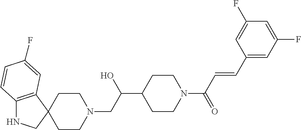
C12=C(C3(CN1)CCN(CC(C1CCN(C(C=CC4=CC(F)=CC(F)=C4)=O)CC1)O)CC3)C=C(F)C=C2
